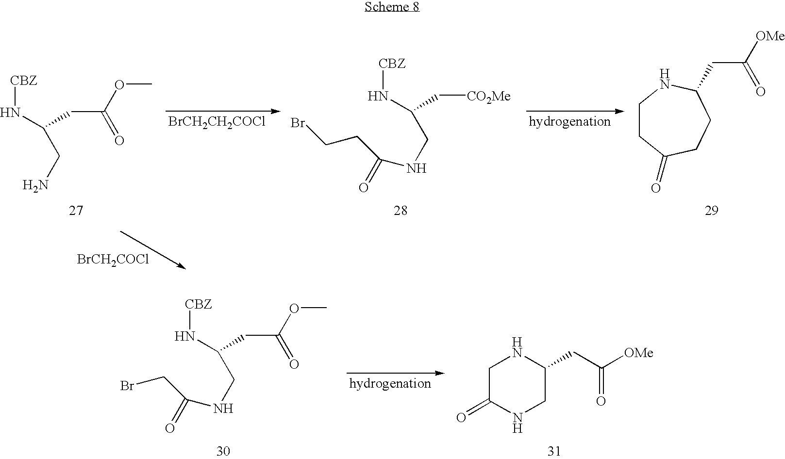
[CBZ]NC(CN)CC(OC)=O.[BrCH2CH2COCl].[BrCH2COCl].[CBZ]NC(CNC(=O)CCBr)C[CO2Me].[hydrogenation].C1CC(=O)CCC(CC(=O)[OMe])N1.[CBZ]NC(CNC(=O)CBr)CC(=O)OC.[hydrogenation].C1C(=O)NCC(CC(=O)[OMe])N1
